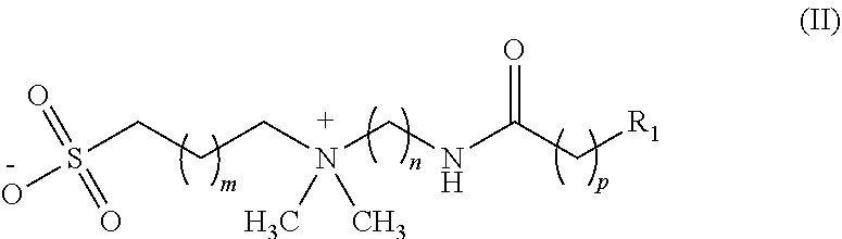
S(CCCN(CNC(C[R1])=O)(C)C)(O)(=O)=O
